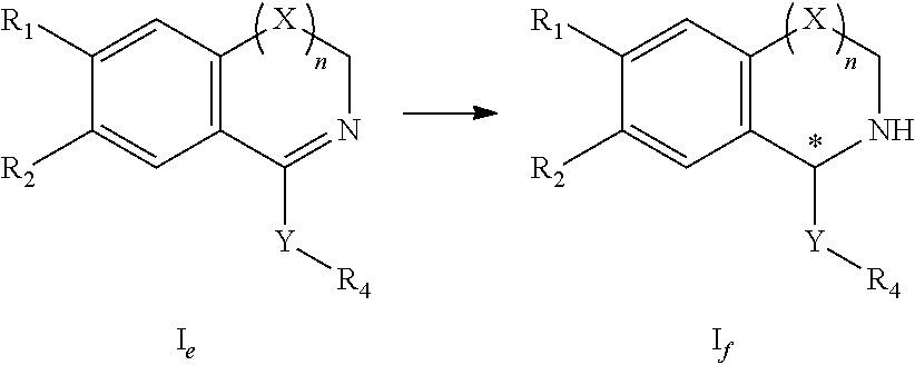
C12=C(C=C([R1])C([R2])=C1)[X]CN=C2[Y][R4].C12=C(C=C([R1])C([R2])=C1)[X]CNC2[Y][R4]
